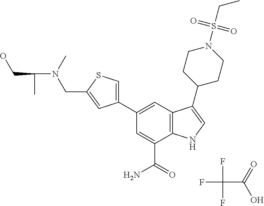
C1(C2=CC3=C(C(C(=O)N)=C2)NC=C3C2CCN(S(=O)(=O)CC)CC2)=CSC(CN(C(C)CO)C)=C1.FC(F)(F)C(=O)O
